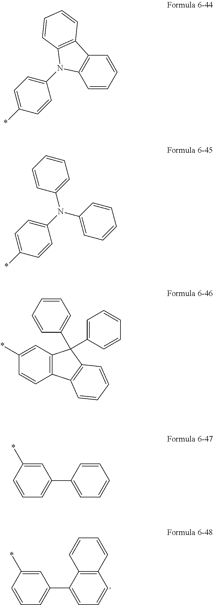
C1=CC=CC2=C1N(C1=CC=C(*)C=C1)C1=C2C=CC=C1.C1=C(*)C=CC=C1C1=CC=CC2=C1C=CC=C2.N(C1=CC=C(*)C=C1)(C1=CC=CC=C1)C1=CC=CC=C1.C1=C(*)C=CC2=C1C(C1=CC=CC=C1)(C1=CC=CC=C1)C1=C2C=CC=C1.C1=C(*)C=CC=C1C1=CC=CC=C1
